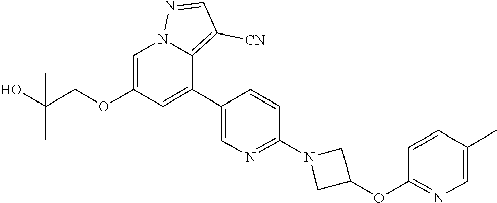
C1=C(OCC(O)(C)C)C=C(C2=CN=C(N3CC(OC4=NC=C(C)C=C4)C3)C=C2)C2=C([CN])C=NN12
